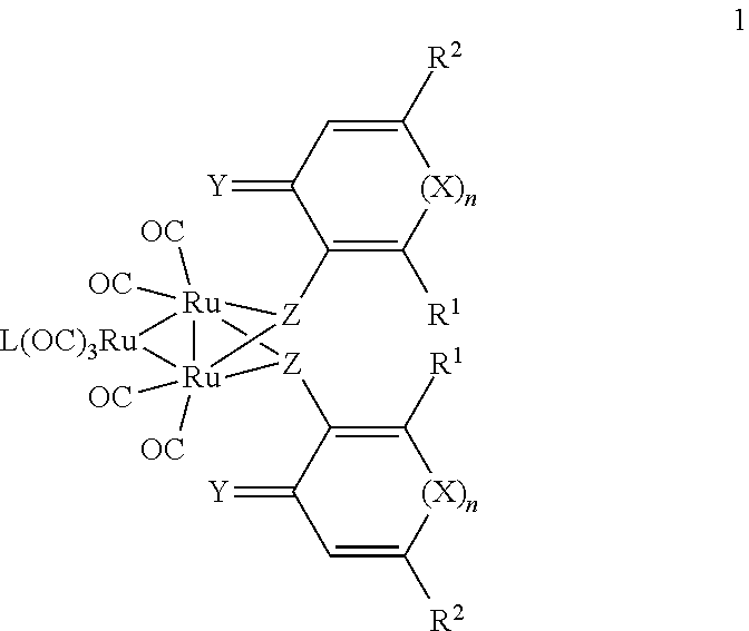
C1([R2])=CC(=[Y])C([Z]2[Ru]34([OC])([OC])[L(OC)3Ru][Ru]23([OC])([OC])[Z]4C2=C([R1])[(X)n]C([R2])=CC2=[Y])=C([R1])[(X)n]1
